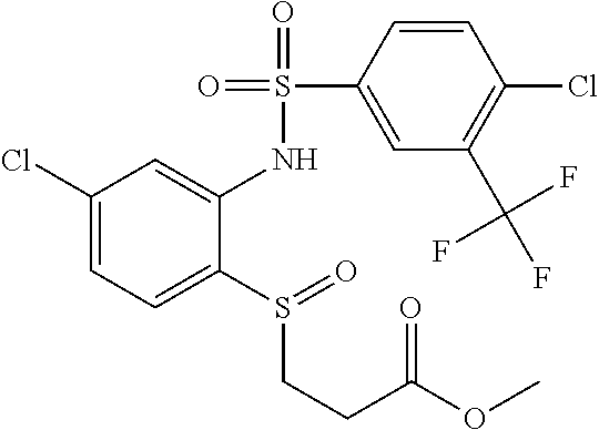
C1(Cl)=CC=C(S(CCC(=O)OC)=O)C(NS(=O)(=O)C2=CC(C(F)(F)F)=C(Cl)C=C2)=C1
